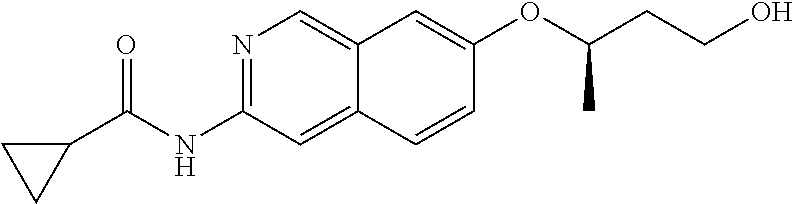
N1=C(NC(C2CC2)=O)C=C2C(=C1)C=C(OC(CCO)C)C=C2
